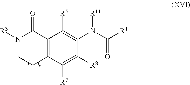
N1([R3])CCC2=C(C1=O)C([R5])=C(N(C(=O)[R1])[R11])C([R8])=C2[R7]
